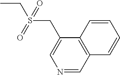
CCS(CC1=CN=CC2=C1C=CC=C2)(=O)=O
